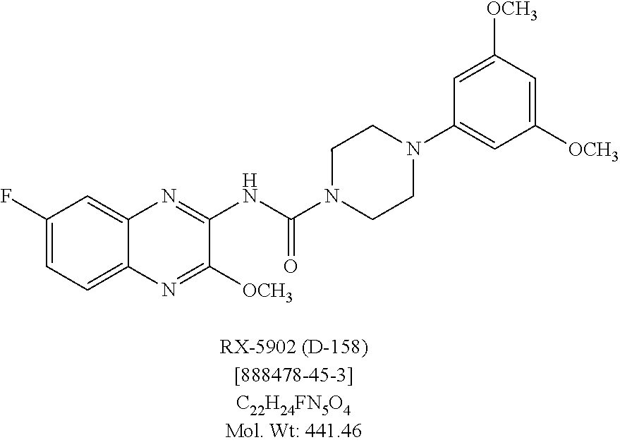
C12=CC(F)=CC=C1N=C([OCH3])C(NC(=O)N1CCN(C3=CC([OCH3])=CC([OCH3])=C3)CC1)=N2
